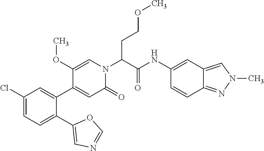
C1(Cl)=CC=C(C2=CN=CO2)C(C2=CC(=O)N(C(CCOC)C(=O)NC3=CC4=CN(C)N=C4C=C3)C=C2OC)=C1
